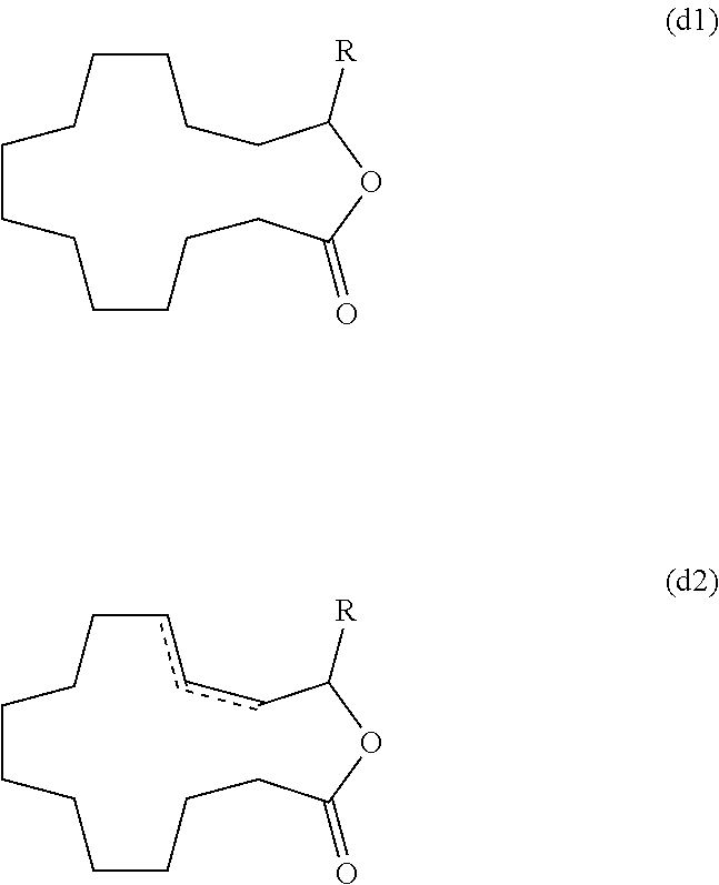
C1CCCCCCCCC(=O)OC([R])CCC1.C1CCCCCCCCC(=O)OC([R])ccc1
